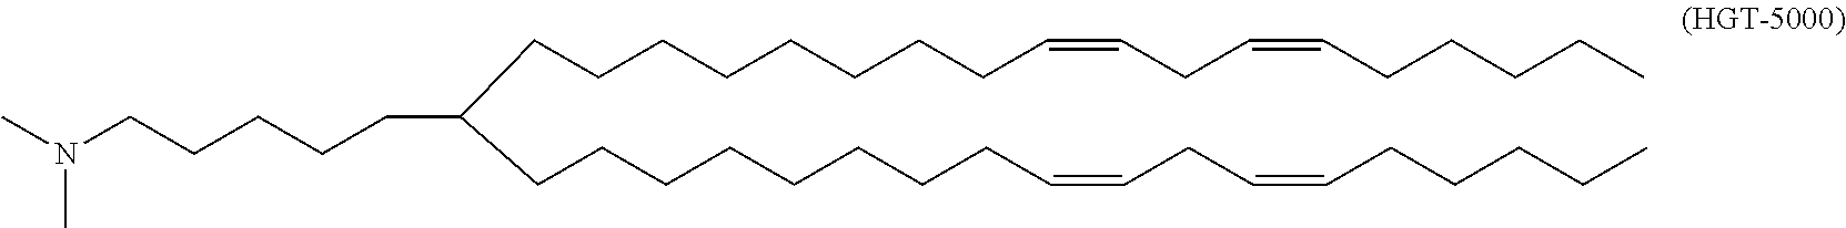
CN(CCCCCC(CCCCCCCCC=CCC=CCCCCC)CCCCCCCCC=CCC=CCCCCC)C
